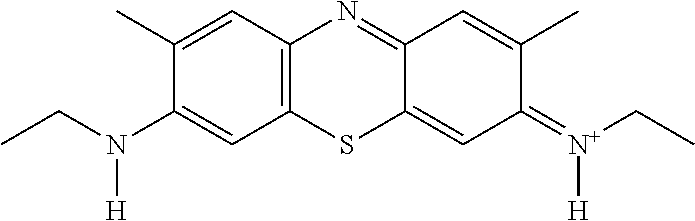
C1(C)=CC2=C(C=C1N(CC)[H])SC1=CC(=[N+](CC)[H])C(C)=CC1=N2
